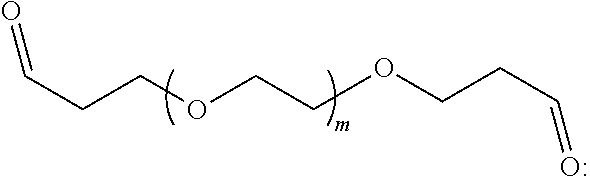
O=CCCOCCOCCC=O
